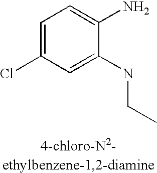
C1=C(Cl)C=C(NCC)C(N)=C1
